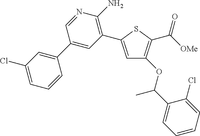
C1=C(C2=C(N)N=CC(C3=CC(Cl)=CC=C3)=C2)SC(C([OMe])=O)=C1OC(C1=CC=CC=C1Cl)C
